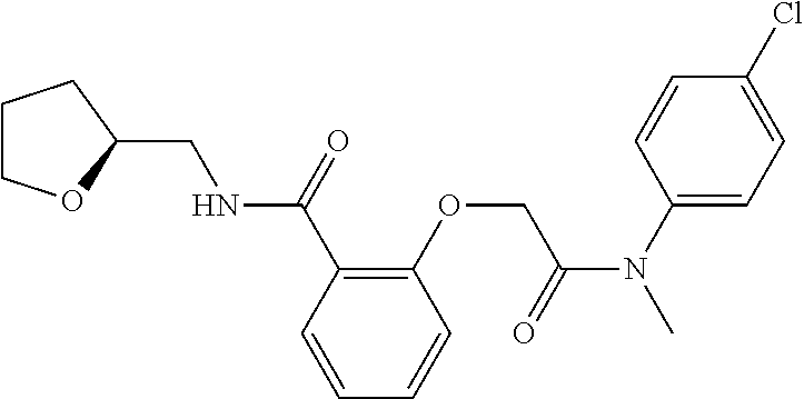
C1COC(CNC(C2=C(OCC(N(C3=CC=C(Cl)C=C3)C)=O)C=CC=C2)=O)C1
